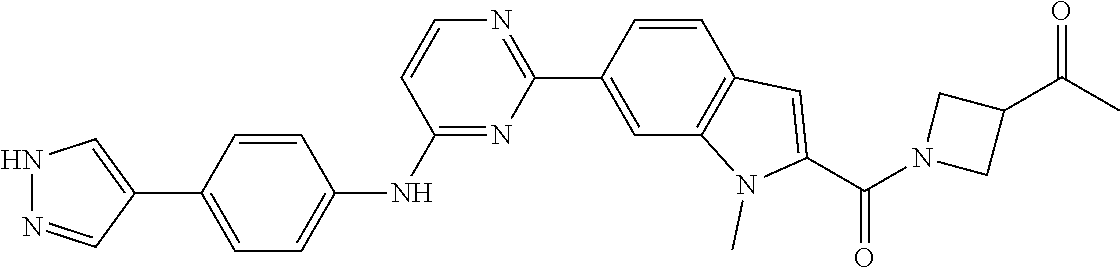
N1N=CC(C2=CC=C(NC3=NC(C4=CC5=C(C=C4)C=C(C(N4CC(C(=O)C)C4)=O)N5C)=NC=C3)C=C2)=C1
